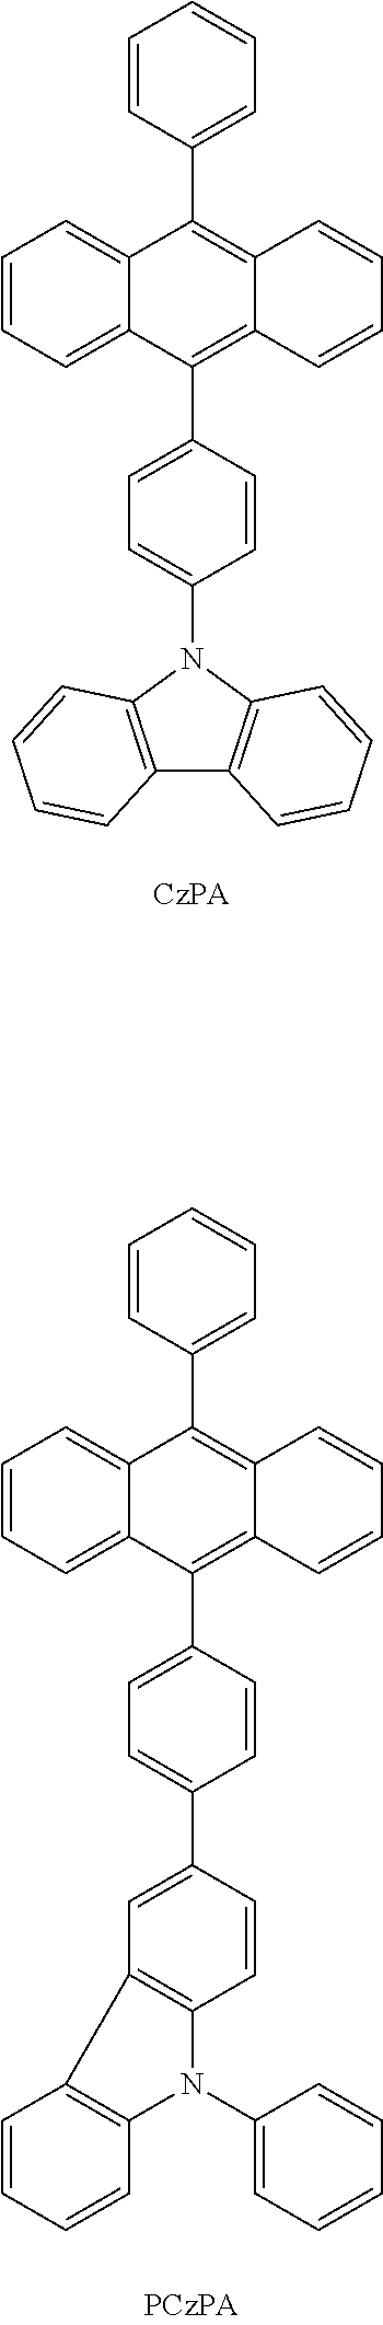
C1=CC(C2=C3C(=C(C4=CC=C(N5C6=C(C7=C5C=CC=C7)C=CC=C6)C=C4)C4=CC=CC=C24)C=CC=C3)=CC=C1.C1=CC(C2=C3C(=C(C4=CC=C(C5=CC6=C(C=C5)N(C5=CC=CC=C5)C5=C6C=CC=C5)C=C4)C4=CC=CC=C24)C=CC=C3)=CC=C1
